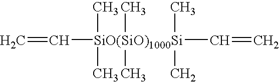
C=C[SiO(SiO)1000Si](C)(C)(C)(C)(C)(C)C=C
